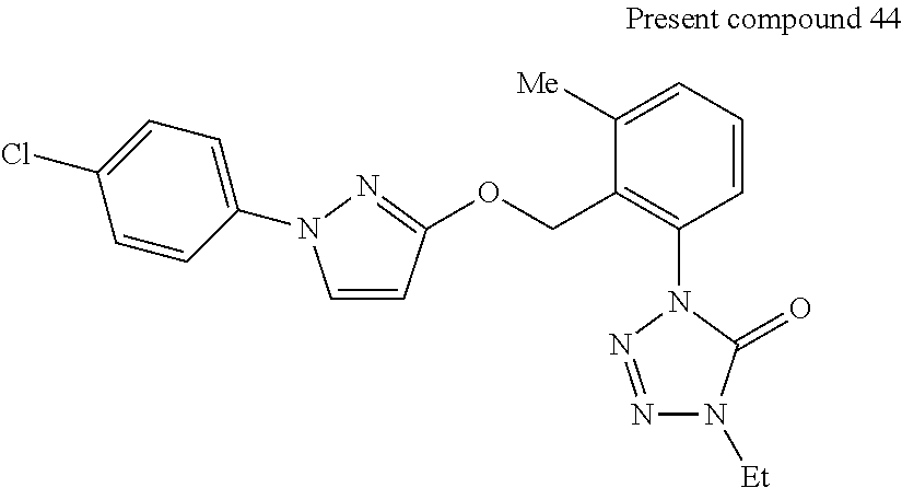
C1=CC=C([Me])C(COC2=NN(C3=CC=C(Cl)C=C3)C=C2)=C1N1N=NN([Et])C1=O
